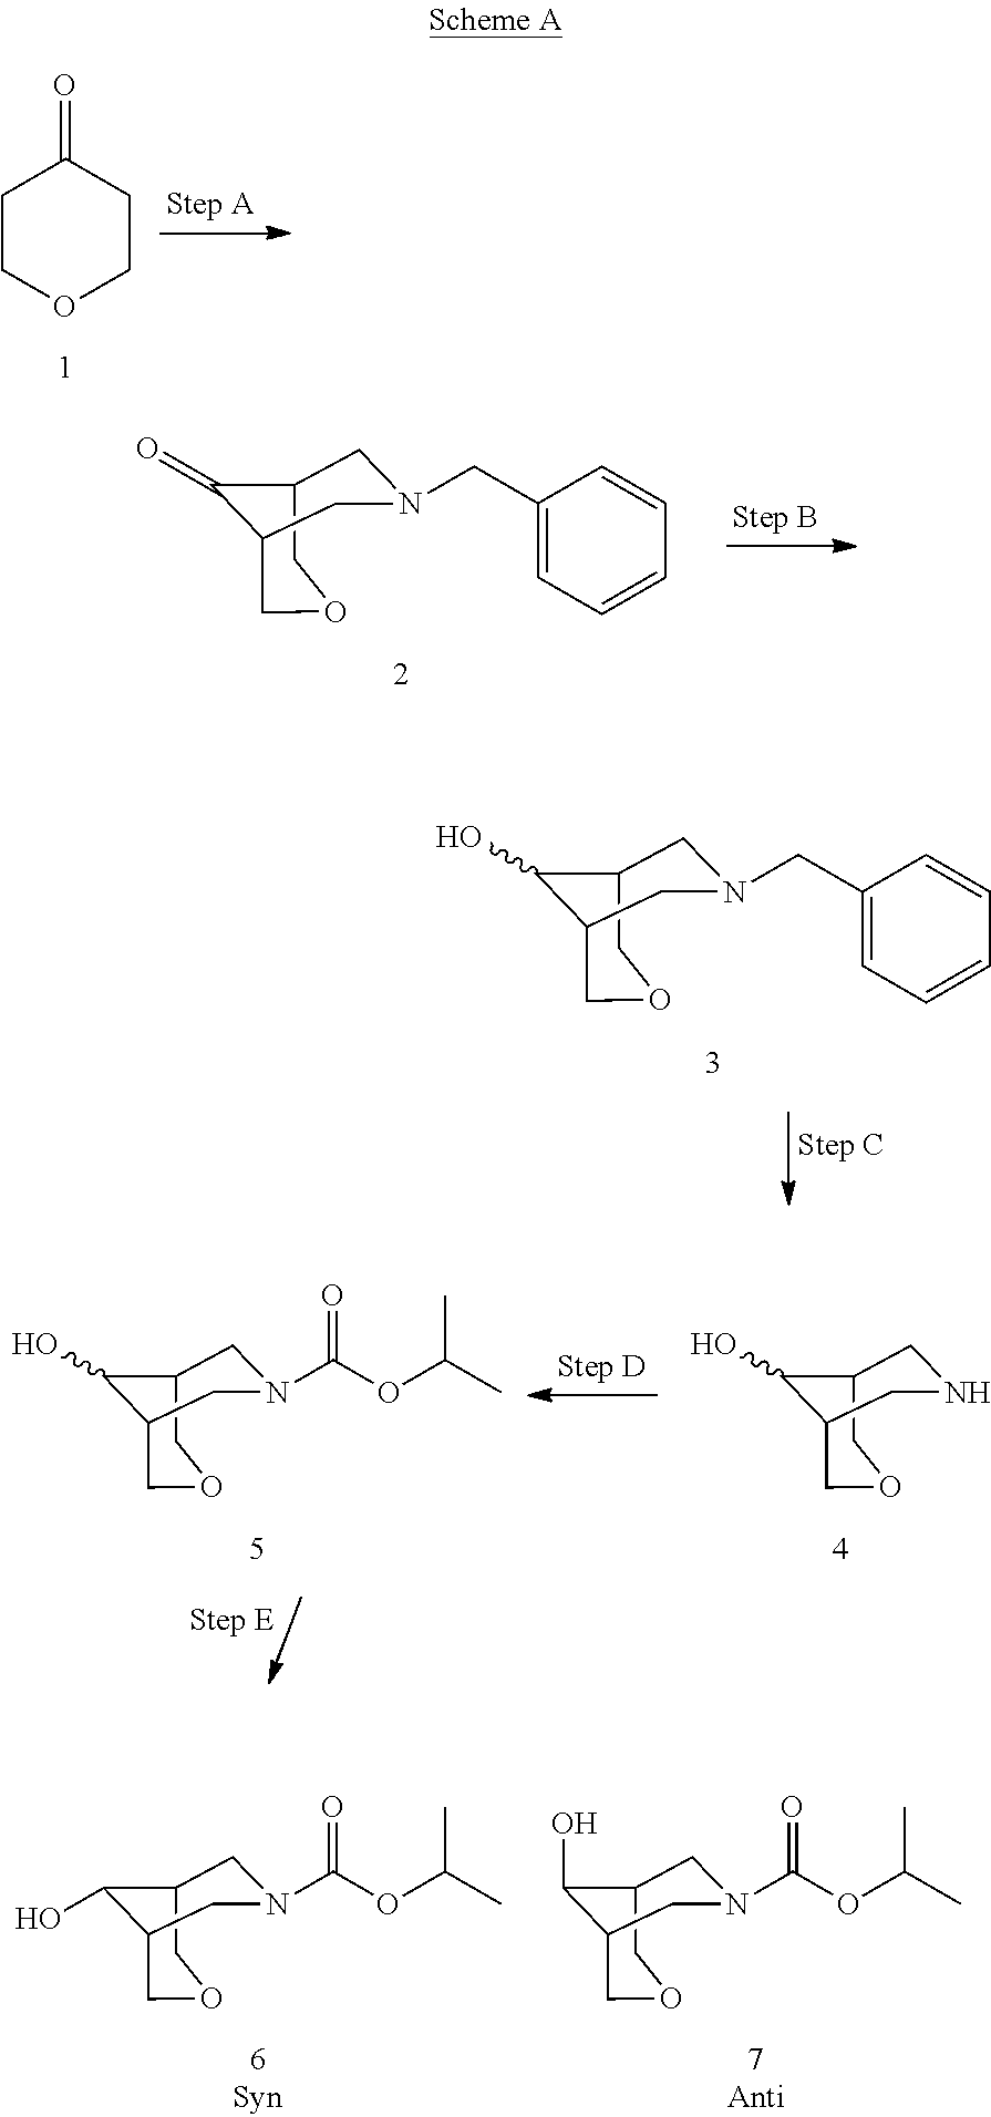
C1COCCC1=O.C12COCC(C1=O)CN(CC1=CC=CC=C1)C2.C12COCC(C1O)CN(CC1=CC=CC=C1)C2.C12COCC(C1O)CN(C(OC(C)C)=O)C2.C12COCC(C1O)CNC2.C12COCC(C1O)CN(C(OC(C)C)=O)C2.C12COCC(CN(C(OC(C)C)=O)C1)C2O
